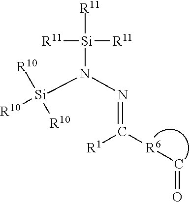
C(=NN([Si]([R10])([R10])[R10])[Si]([R11])([R11])[R11])([R6]C=O)[R1]
